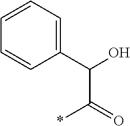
C1(C(O)C(=O)*)=CC=CC=C1
